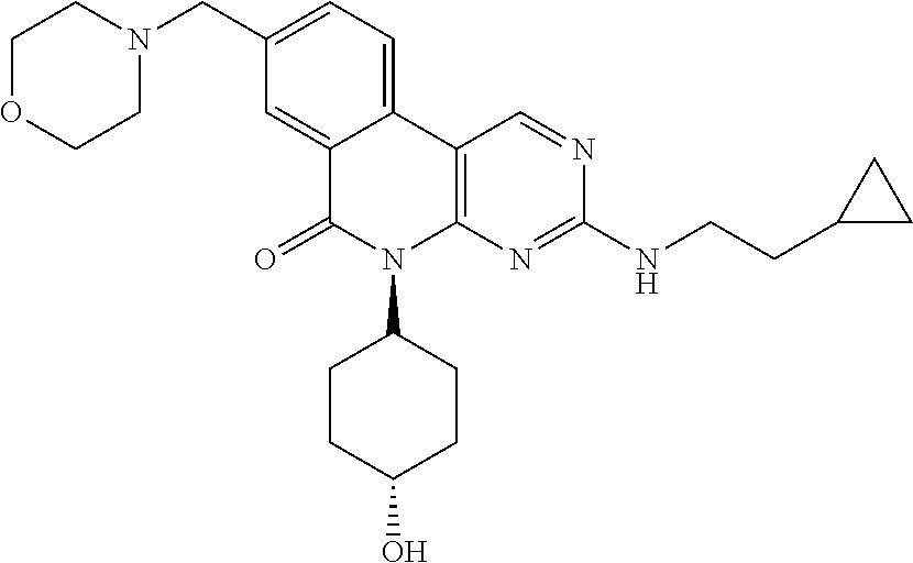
C12=CC(CN3CCOCC3)=CC=C1C1=C(N(C3CCC(O)CC3)C2=O)N=C(NCCC2CC2)N=C1
